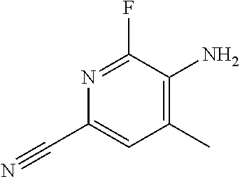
C1(N)=C(C)C=C(C#N)N=C1F
